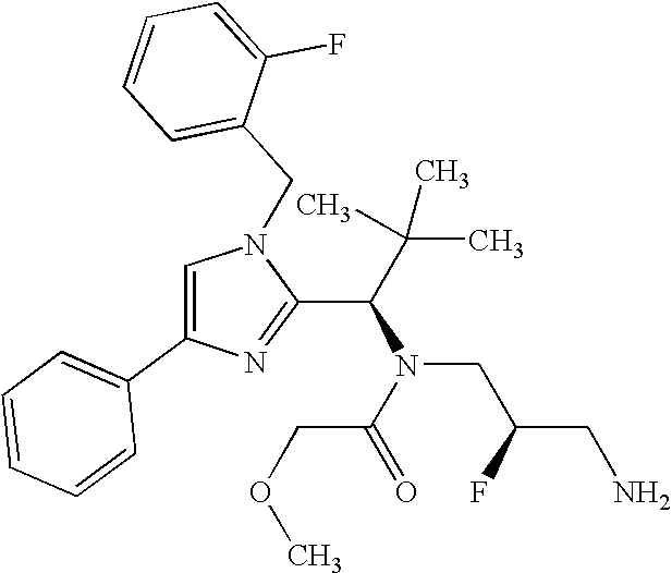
C1(C(C(C)(C)C)N(CC(CN)F)C(=O)COC)=NC(C2=CC=CC=C2)=CN1CC1=CC=CC=C1F
